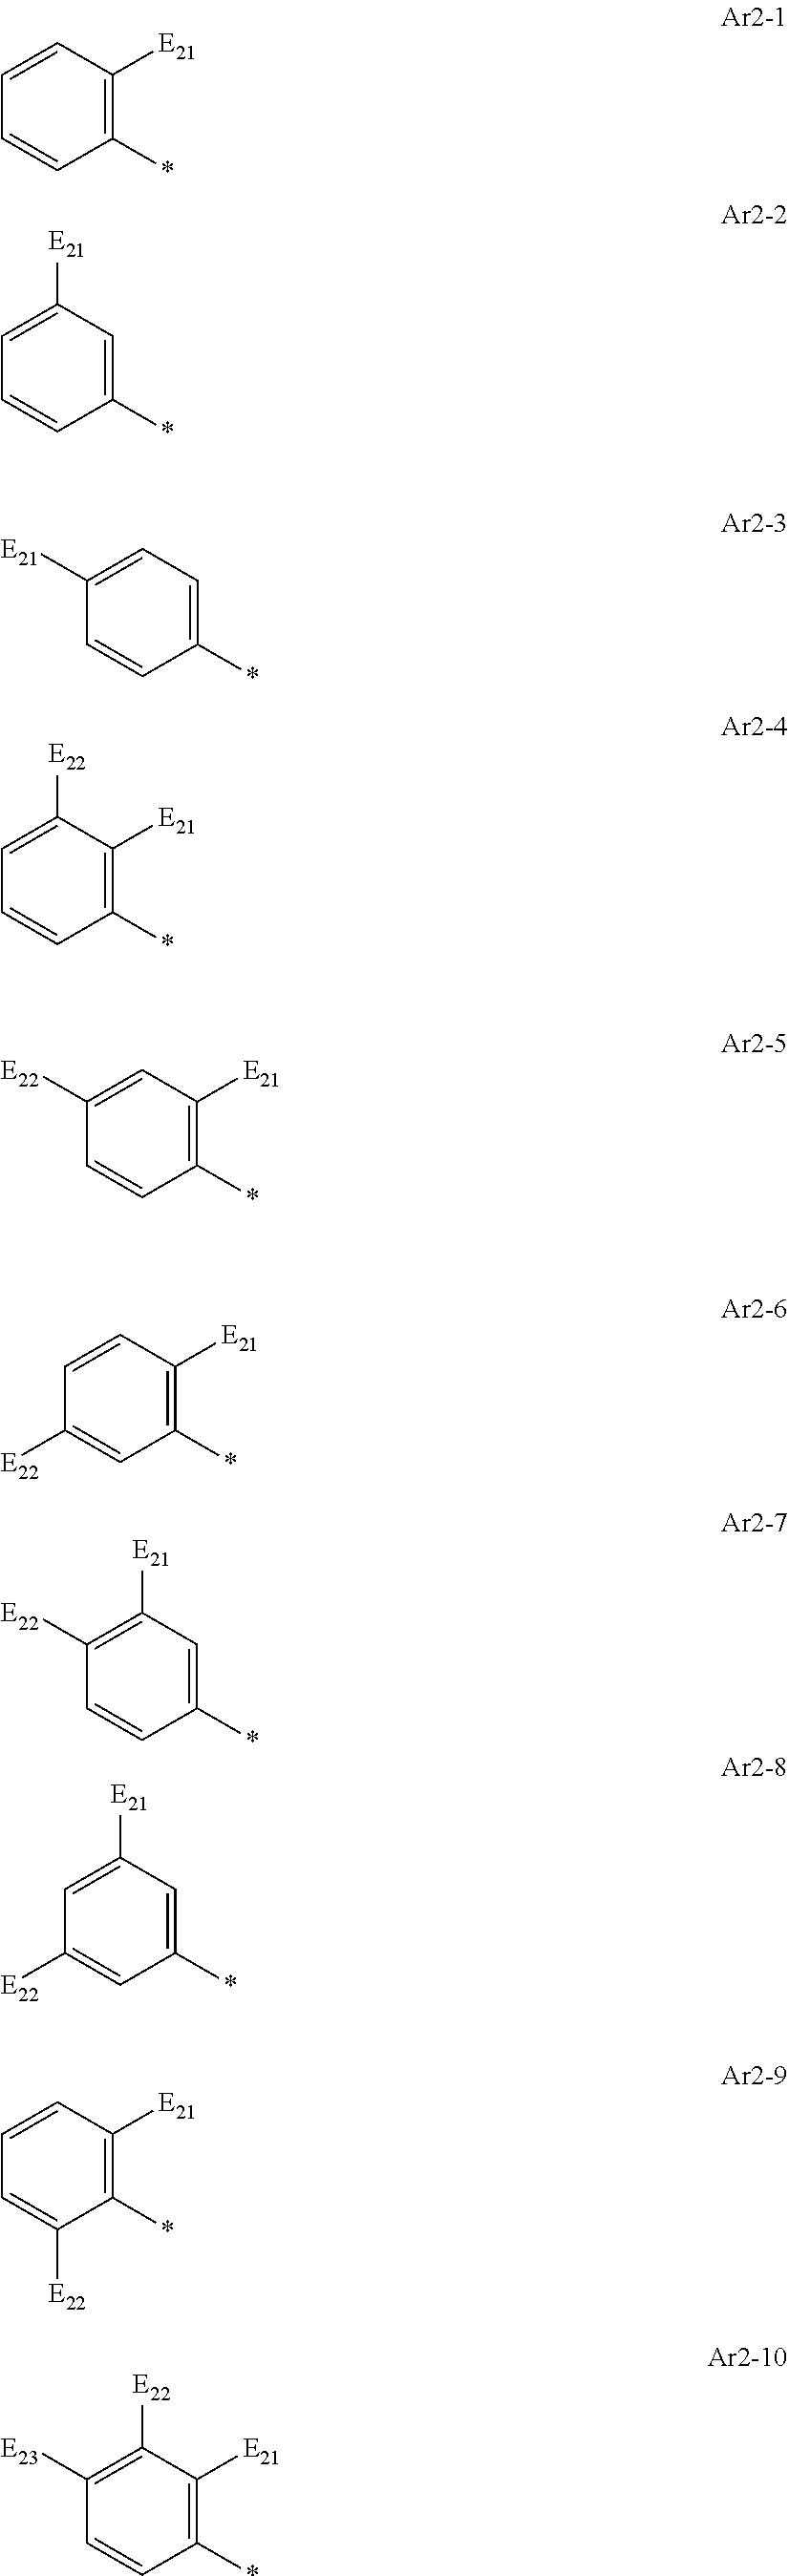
C1=CC(*)=C([E21])C=C1.C1=CC(*)=CC([E21])=C1.C1=CC(*)=CC=C1[E21].C1=CC(*)=C([E21])C([E22])=C1.C1=CC(*)=C([E21])C=C1[E22].C1([E22])=CC(*)=C([E21])C=C1.C1=CC(*)=CC([E21])=C1[E22].C1([E22])=CC(*)=CC([E21])=C1.C1=C([E22])C(*)=C([E21])C=C1.C1=CC(*)=C([E21])C([E22])=C1[E23]
